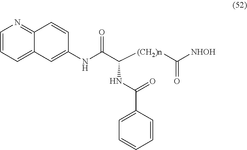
C12=NC=CC=C1C=C(NC(C([(CH2)n]C([NHOH])=O)NC(C1=CC=CC=C1)=O)=O)C=C2
